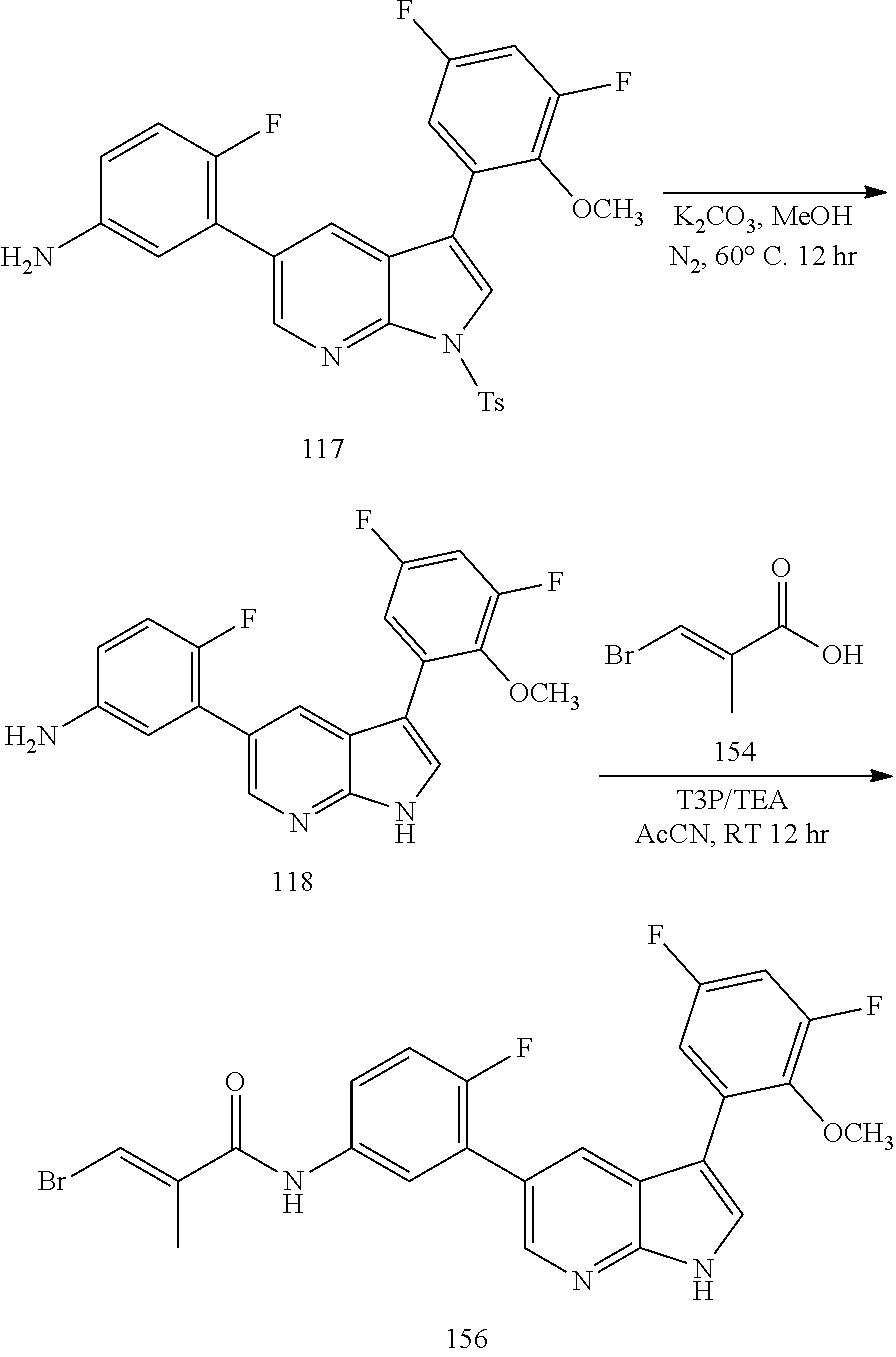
BrC=C(C(NC1=CC(C2=CN=C3C(=C2)C(C2=CC(F)=CC(F)=C2[OCH3])=CN3)=C(F)C=C1)=O)C.C1(C2=CN=C3C(=C2)C(C2=CC(F)=CC(F)=C2[OCH3])=CN3[Ts])=C(F)C=CC(N)=C1.BrC=C(C(O)=O)C.C1(C2=CN=C3C(=C2)C(C2=CC(F)=CC(F)=C2[OCH3])=CN3)=C(F)C=CC(N)=C1
